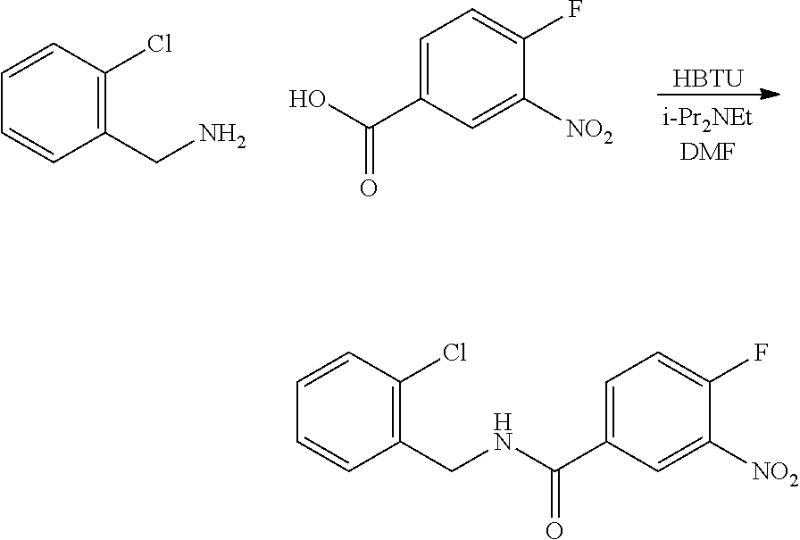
C1=C(C(O)=O)C=C([NO2])C(F)=C1.[HBTU].C1(CN)=C(Cl)C=CC=C1.C1=C(C(=O)NCC2=C(Cl)C=CC=C2)C=C([NO2])C(F)=C1
